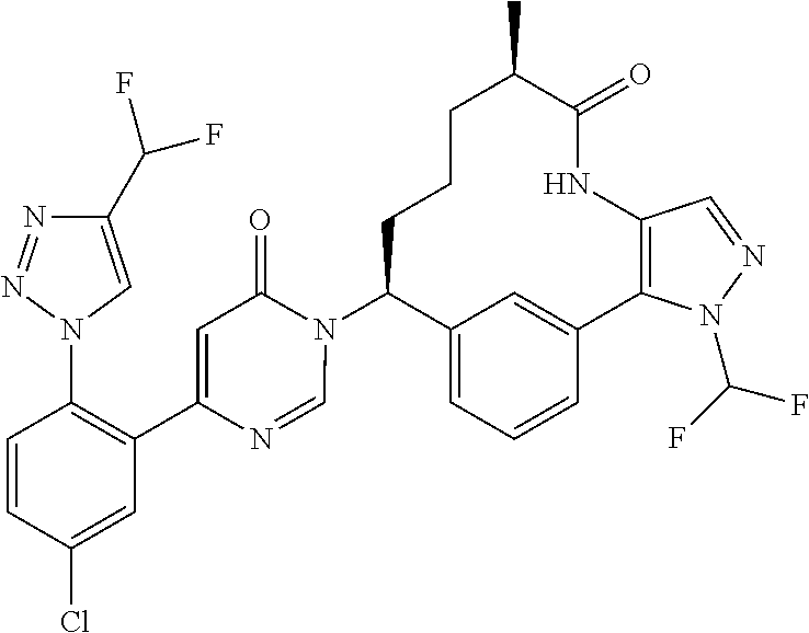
C12=CC=CC(=C1)C1=C(NC(=O)C(C)CCCC2N2C(=O)C=C(C3=C(N4C=C(C(F)F)N=N4)C=CC(Cl)=C3)N=C2)C=NN1C(F)F
